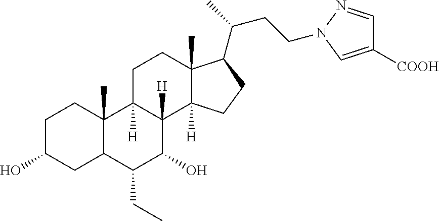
OC1CCC2(C)C(C1)C(CC)C(O)C1([H])C2([H])CCC2(C)C1([H])CCC2C(C)CCN1N=CC([COOH])=C1
